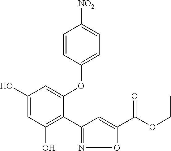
C1(O)=CC(O)=C(C2=NOC(C(OCC)=O)=C2)C(OC2=CC=C([NO2])C=C2)=C1
